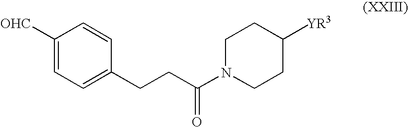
C1([OHC])=CC=C(CCC(N2CCC([YR3])CC2)=O)C=C1
